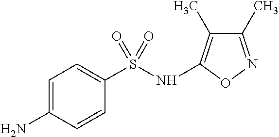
S(=O)(=O)(C1=CC=C(N)C=C1)NC1=C(C)C(C)=NO1
